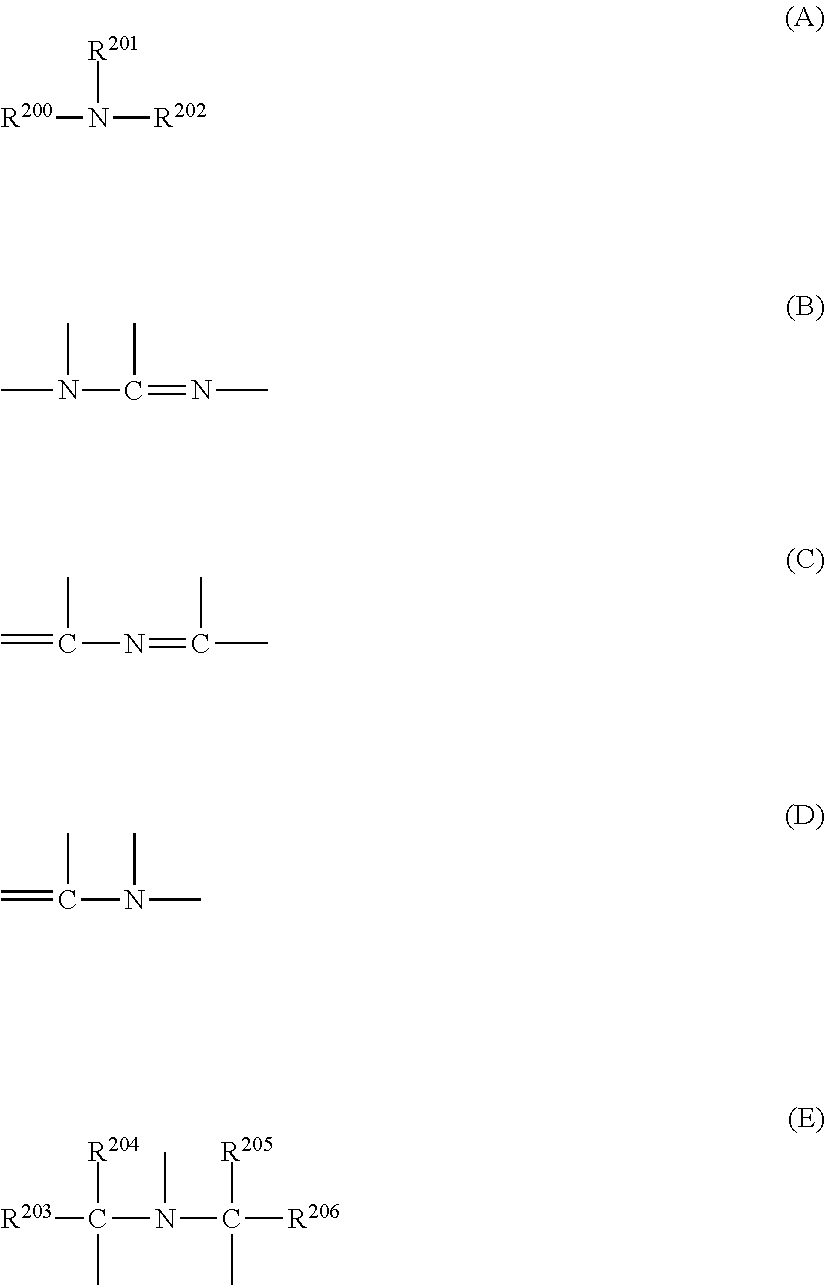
[R200]N([R202])[R201].CN(C)C(=NC)C.C=C(C)N=C(C)C.C=C(C)N(C)C.[R203]C(N(C)C([R205])([R206])C)([R204])C
